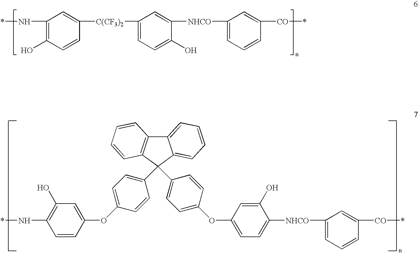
C1(N*)=C(O)C=CC([C(CF3)2]C2=CC=C(O)C([NHCO]C3=CC=CC([CO]*)=C3)=C2)=C1.C1(O)=C(N*)C=CC(OC2=CC=C(C3(C4=CC=C(OC5=CC=C([NHCO]C6=CC=CC([CO]*)=C6)C(O)=C5)C=C4)C4=C(C5=CC=CC=C53)C=CC=C4)C=C2)=C1
